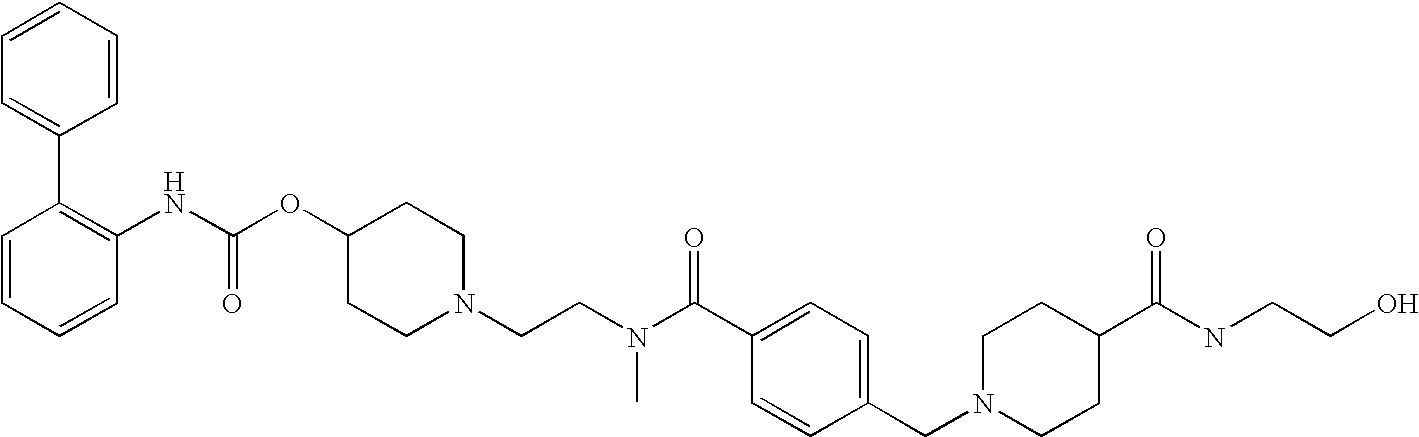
C1=CC=CC=C1C1=C(NC(OC2CCN(CCN(C(C3=CC=C(CN4CCC(C(NCCO)=O)CC4)C=C3)=O)C)CC2)=O)C=CC=C1
